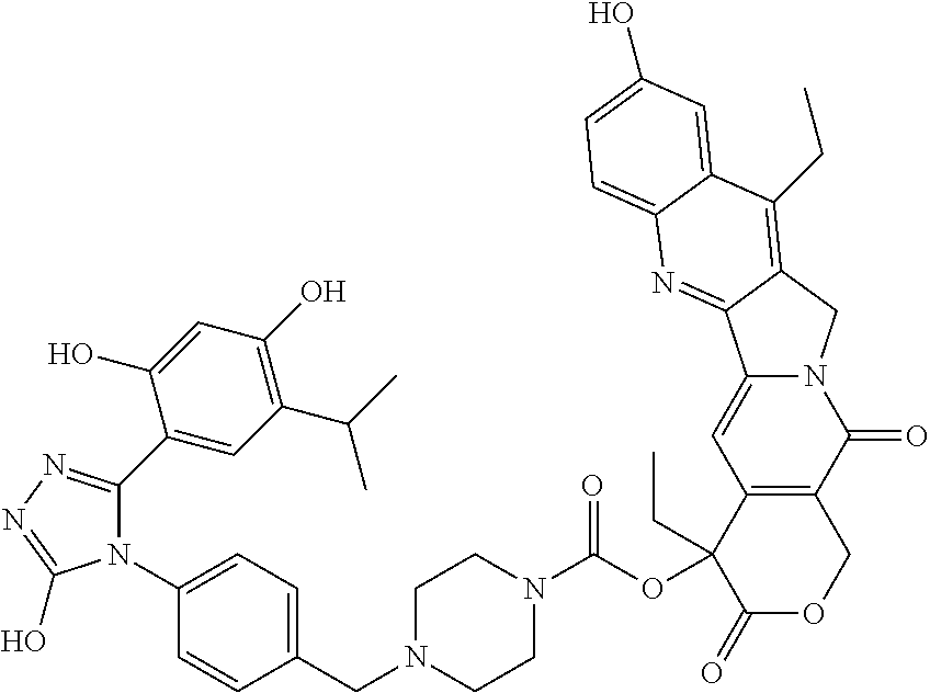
C12=C(C(=O)N3C(=C1)C1=NC4=CC=C(O)C=C4C(CC)=C1C3)COC(=O)C2(CC)OC(N1CCN(CC2=CC=C(N3C(C4=CC(C(C)C)=C(O)C=C4O)=NN=C3O)C=C2)CC1)=O
